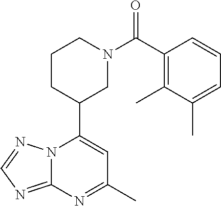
N12C(=NC=N1)N=C(C)C=C2C1CN(C(=O)C2=C(C)C(C)=CC=C2)CCC1
